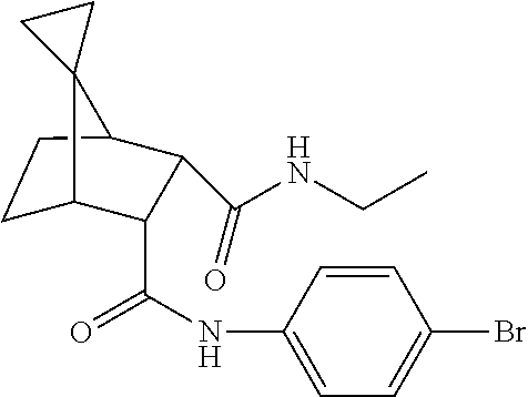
C1C2C(C(NC3=CC=C(Br)C=C3)=O)C(C(NCC)=O)C(C1)C21CC1
